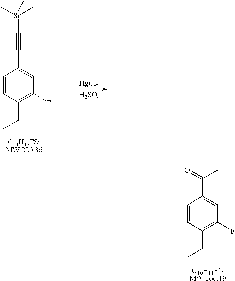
[H2SO4].C1=CC(CC)=C(F)C=C1C#C[Si](C)(C)C.[HgCl2].C1(CC)=C(F)C=C(C(C)=O)C=C1
